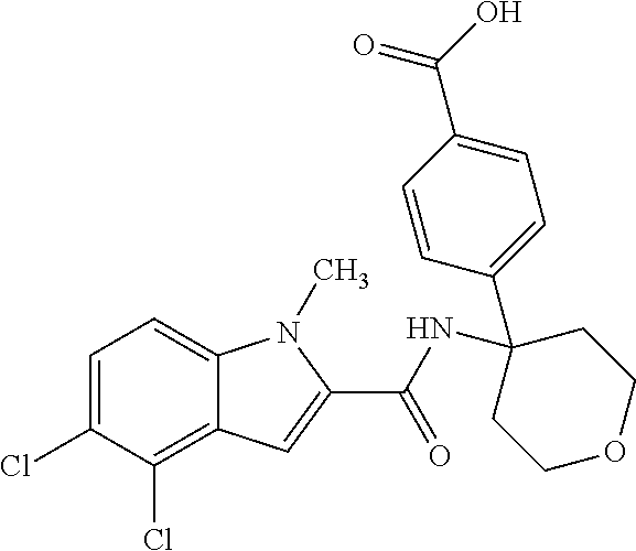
C1=C(Cl)C(Cl)=C2C(=C1)N(C)C(C(NC1(C3=CC=C(C(O)=O)C=C3)CCOCC1)=O)=C2
